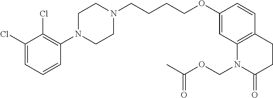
C1=C(Cl)C(Cl)=C(N2CCN(CCCCOC3=CC4=C(C=C3)CCC(=O)N4COC(C)=O)CC2)C=C1
